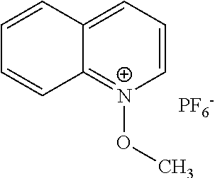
[PF6-].C1=C2C(=[N+](OC)C=C1)C=CC=C2
